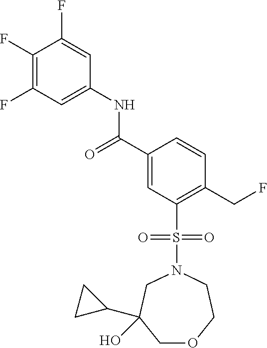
C1(F)=C(F)C=C(NC(C2=CC(S(=O)(=O)N3CC(O)(C4CC4)COCC3)=C(CF)C=C2)=O)C=C1F
